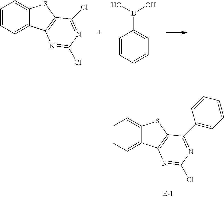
C1=CC=C2C(=C1)SC1=C2N=C(Cl)N=C1C1=CC=CC=C1.C1=CC=C2C(=C1)SC1=C2N=C(Cl)N=C1Cl.C1=CC=CC=C1B(O)O
